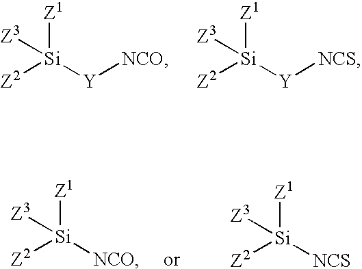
[Z2][Si]([Y][NCO])([Z1])[Z3].[Z2][Si]([Y][NCS])([Z1])[Z3].[Z2][Si]([NCO])([Z1])[Z3].[Z2][Si]([NCS])([Z1])[Z3]
